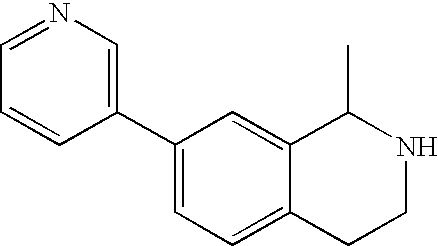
N1=CC=CC(C2=CC=C3C(=C2)C(C)NCC3)=C1
